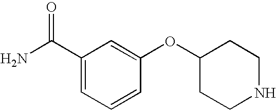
C1(OC2CCNCC2)=CC(C(N)=O)=CC=C1
